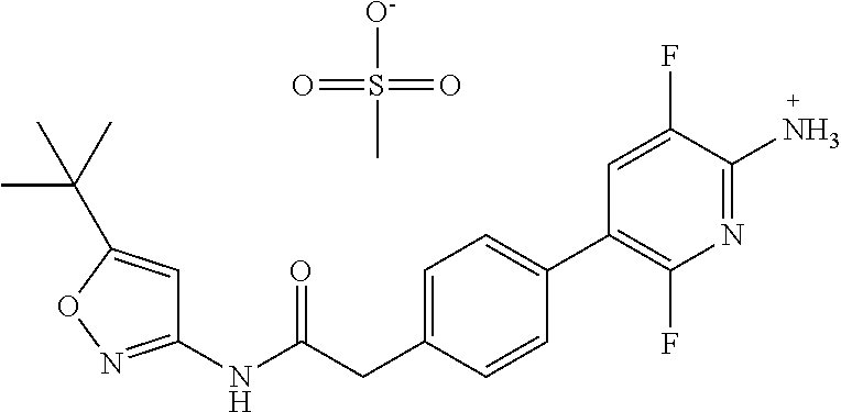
C1=C(CC(NC2=NOC(C(C)(C)C)=C2)=O)C=CC(C2=C(F)N=C(N)C(F)=C2)=C1.S(C)([O-])(=O)=O
